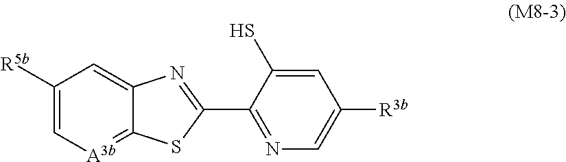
C1=C2C(=[A3b]C=C1[R5b])SC(C1=NC=C([R3b])C=C1S)=N2
